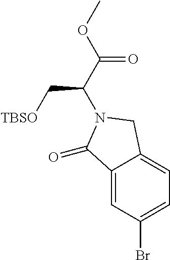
C12=CC(Br)=CC=C1CN(C(C(OC)=O)C[TBSO])C2=O
